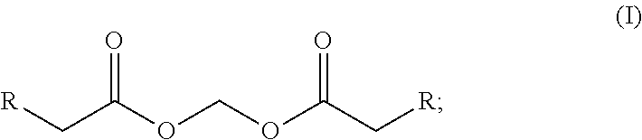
[R]CC(OCOC(C[R])=O)=O
